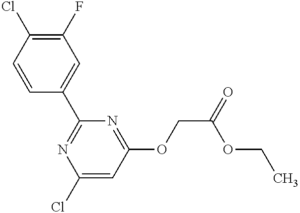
C1=CC(C2=NC(Cl)=CC(OCC(=O)OCC)=N2)=CC(F)=C1Cl
